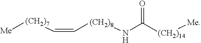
[Me][(CH2)7]C=C[(CH2)8]NC([(CH2)14][Me])=O
